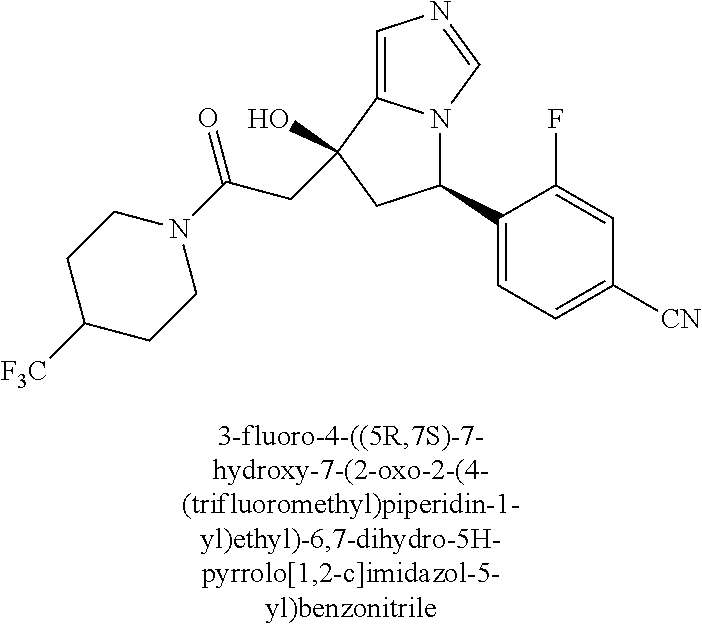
C1(C2=CC=C([CN])C=C2F)N2C(=CN=C2)C(O)(CC(N2CCC([F3C])CC2)=O)C1
